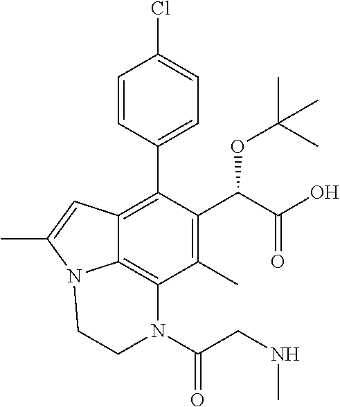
C1=CC(C2=C3C4=C(C(C)=C2C(C(=O)O)OC(C)(C)C)N(C(=O)CNC)CCN4C(C)=C3)=CC=C1Cl
